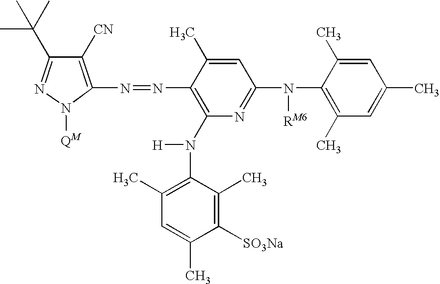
C1(C(C)(C)C)=NN([QM])C(N=NC2=C(N([H])C3=C(C)C=C(C)C([SO3Na])=C3C)N=C(N(C3=C(C)C=C(C)C=C3C)[RM6])C=C2C)=C1[CN]
